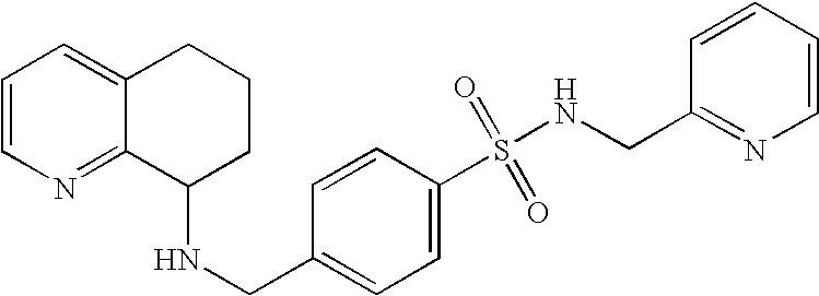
N(CC1=CC=C(S(=O)(=O)NCC2=NC=CC=C2)C=C1)C1CCCC2=CC=CN=C12
